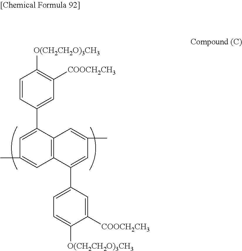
C1=CC(C2=CC(C)=CC3=C2C=C(C)C=C3C2=CC=C([O(CH2CH2O)3CH3])C([COOCH2CH3])=C2)=CC([COOCH2CH3])=C1[O(CH2CH2O)3CH3]
